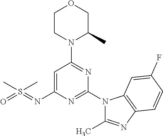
O1CCN(C2=NC(N3C(C)=NC4=C3C=C(F)C=C4)=NC(N=S(=O)(C)C)=C2)C(C)C1
